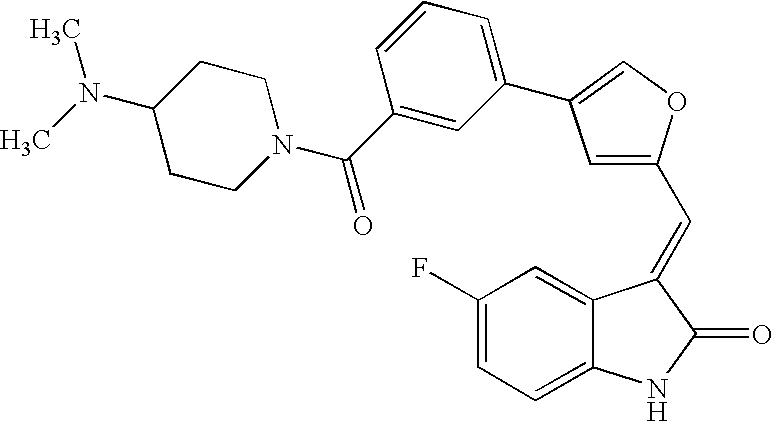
C1(F)=CC=C2C(=C1)C(=CC1=CC(C3=CC=CC(C(=O)N4CCC(N(C)C)CC4)=C3)=CO1)C(=O)N2
